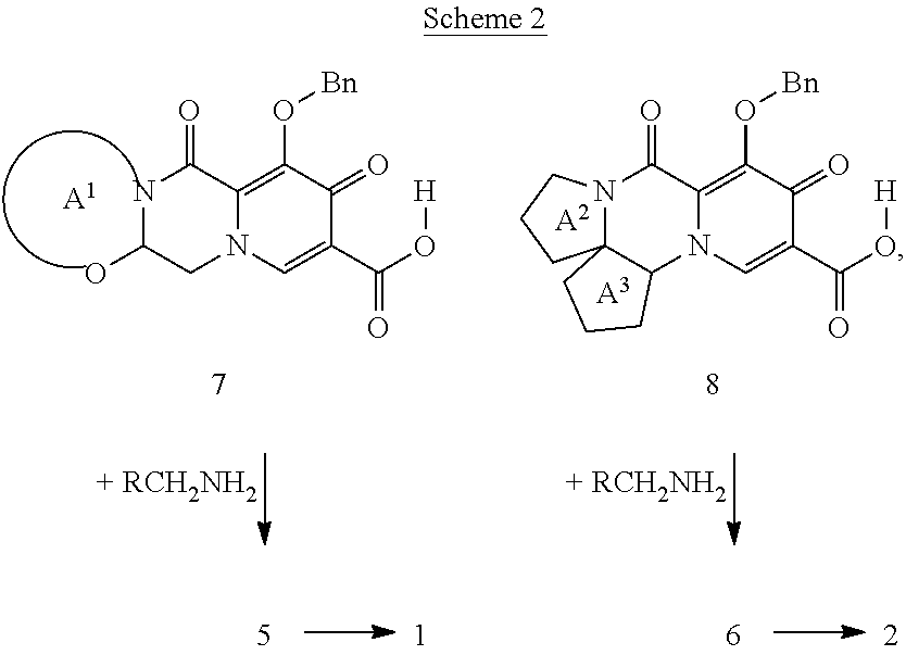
N1C(O)CN2C(=C(O[Bn])C(=O)C(C(O[H])=O)=C2)C1=O.[A1].N12C3(C(N4C(=C(O[Bn])C(=O)C(C(O[H])=O)=C4)C1=O)CCC3)CCC2.[A2].[A3]
